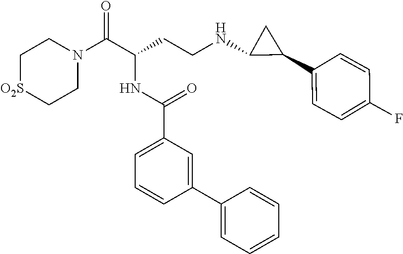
C1[O2S]CCN(C(C(CCNC2C(C3=CC=C(F)C=C3)C2)NC(C2=CC=CC(C3=CC=CC=C3)=C2)=O)=O)C1
